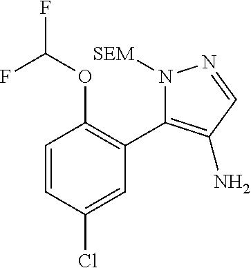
C1=CC(Cl)=CC(C2=C(N)C=NN2[SEM])=C1OC(F)F
